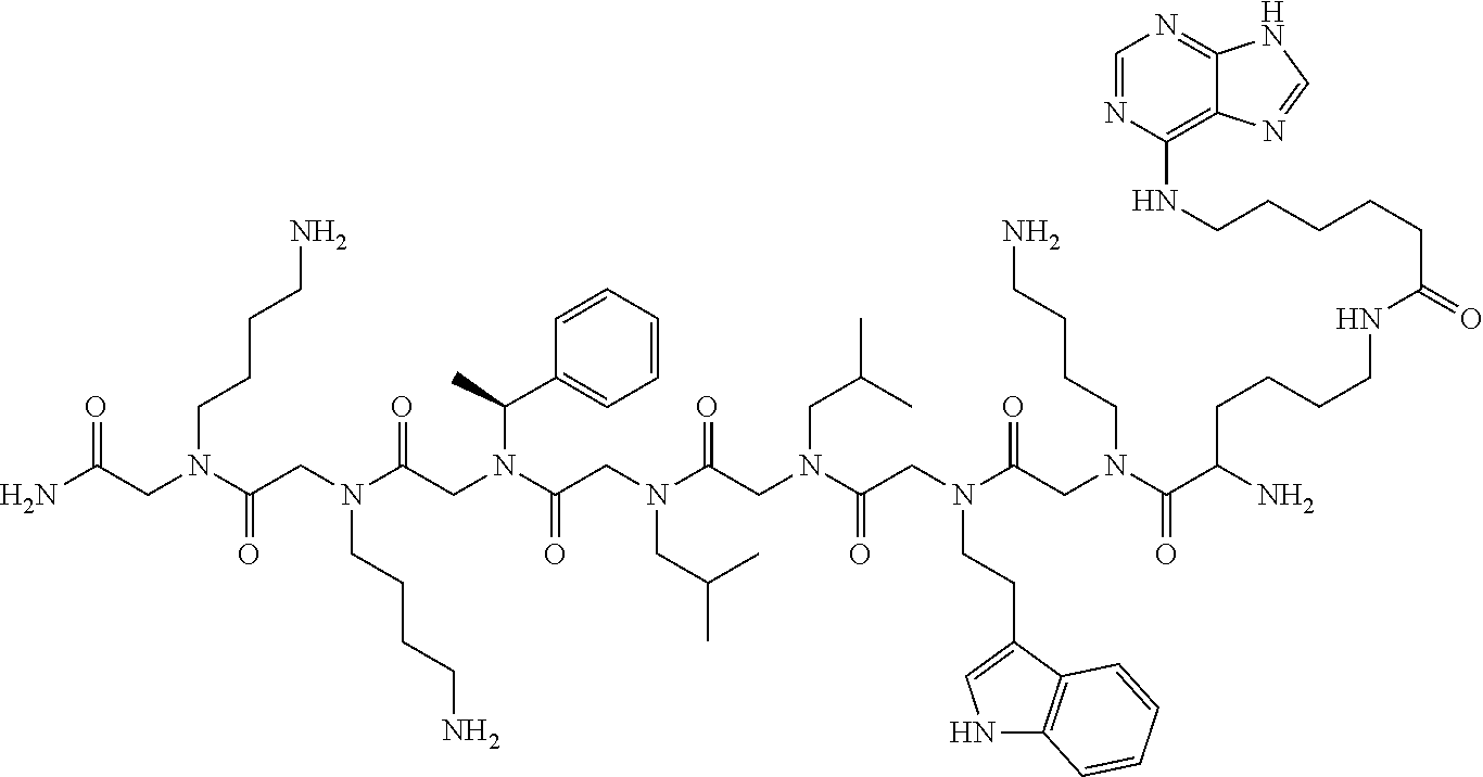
NC(CN(C(CN(C(CN(C(CN(C(CN(C(CN(C(CN(CCCCN)C(C(N)CCCCNC(CCCCCNC1=C2C(=NC=N1)NC=N2)=O)=O)=O)CCC1=CNC2=C1C=CC=C2)=O)CC(C)C)=O)CC(C)C)=O)C(C)C1=CC=CC=C1)=O)CCCCN)=O)CCCCN)=O
